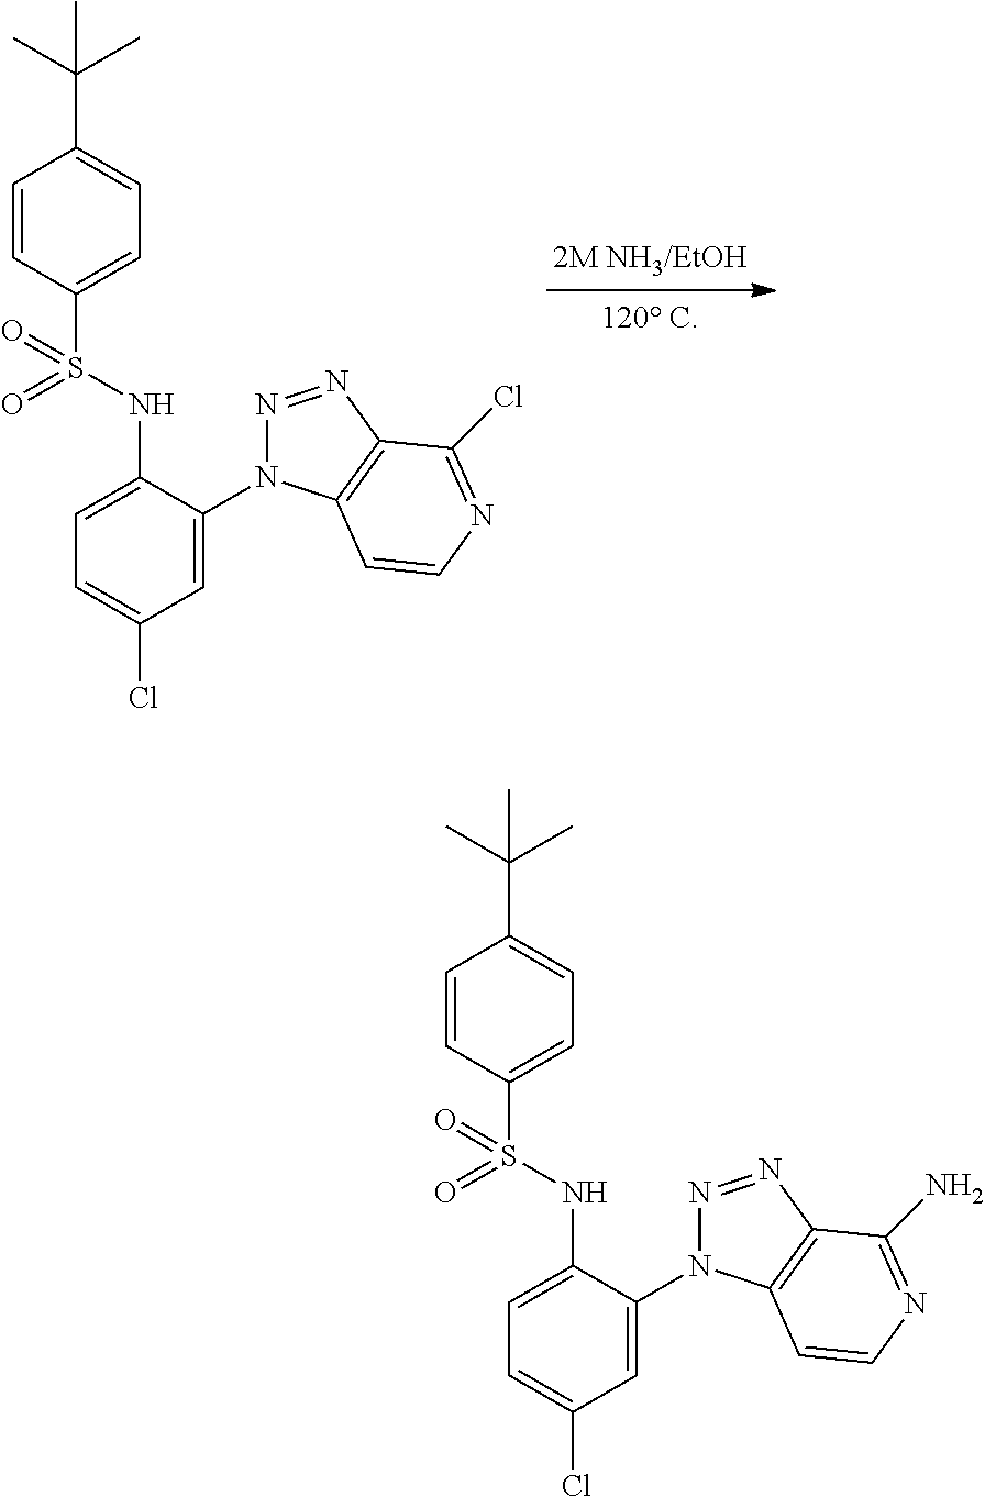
C1(S(NC2=CC=C(Cl)C=C2N2N=NC3=C2C=CN=C3Cl)(=O)=O)=CC=C(C(C)(C)C)C=C1.C1(S(NC2=CC=C(Cl)C=C2N2N=NC3=C2C=CN=C3N)(=O)=O)=CC=C(C(C)(C)C)C=C1
